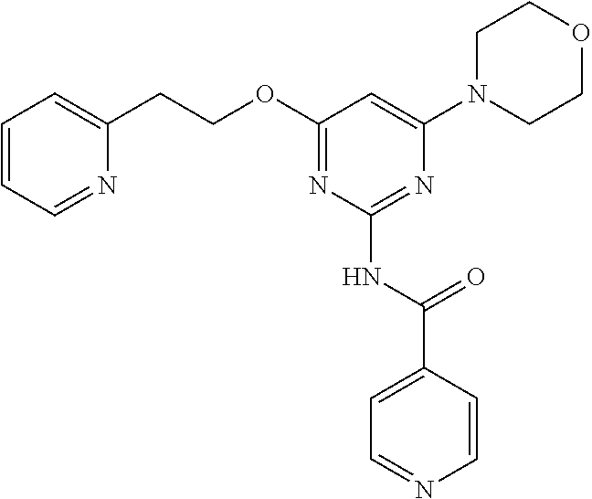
N1(C2=CC(OCCC3=CC=CC=N3)=NC(NC(C3=CC=NC=C3)=O)=N2)CCOCC1
